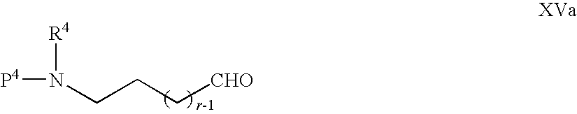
N(CCC[CHO])([P4])[R4]
